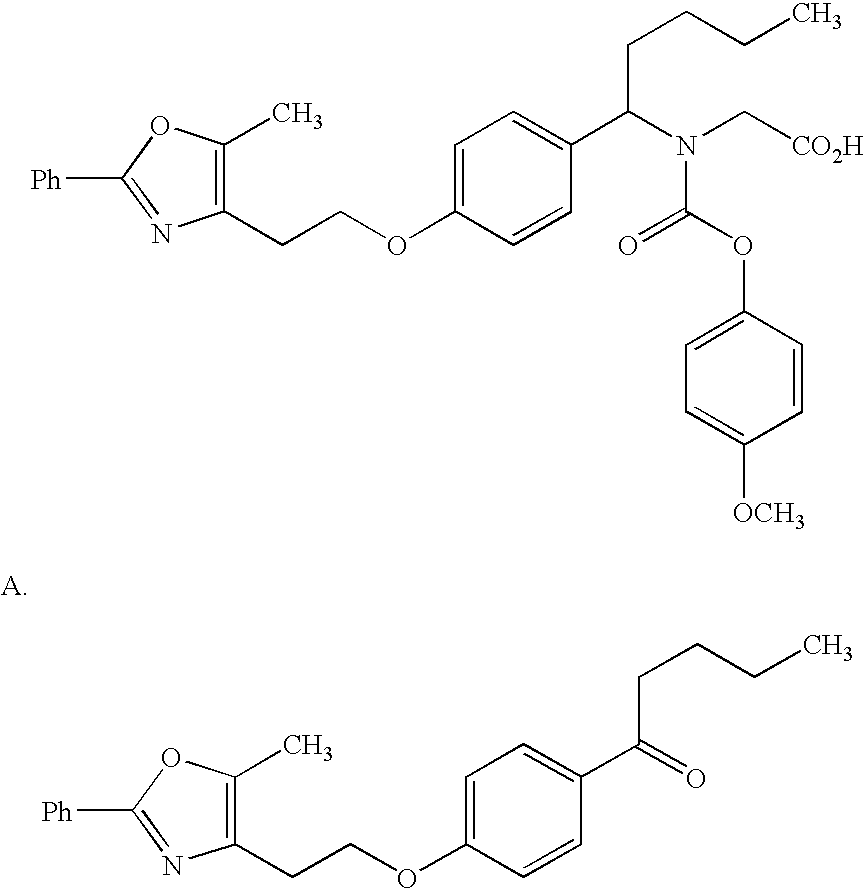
C1(CCOC2=CC=C(C(=O)CCCC)C=C2)=C(C)OC([Ph])=N1.C1(CCOC2=CC=C(C(N(C[CO2H])C(=O)OC3=CC=C([OCH3])C=C3)CCCC)C=C2)=C(C)OC([Ph])=N1
